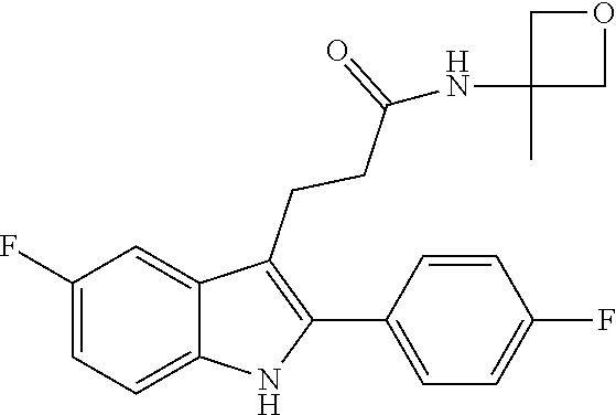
C1=C(F)C=C2C(CCC(=O)NC3(C)COC3)=C(C3=CC=C(F)C=C3)NC2=C1
